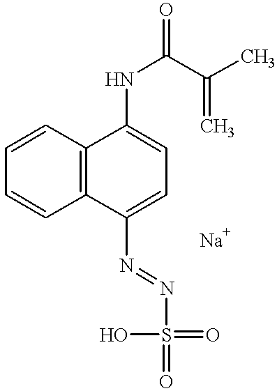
C12=C(C(N=NS(=O)(O)=O)=CC=C1NC(C(C)=C)=O)C=CC=C2
